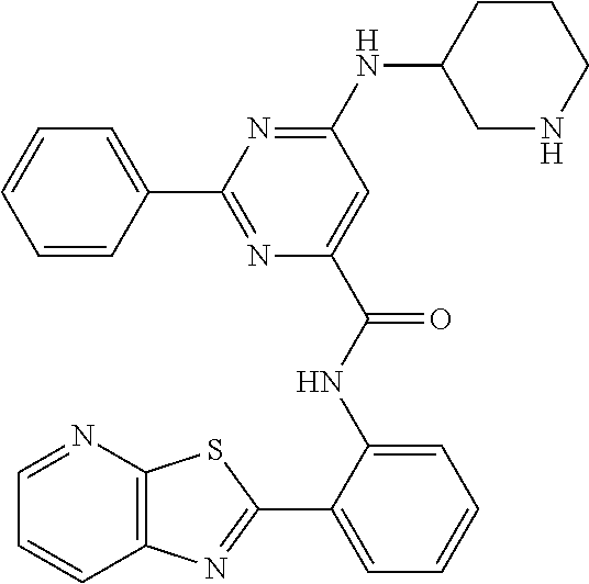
C12=C(N=CC=C1)SC(C1=CC=CC=C1NC(C1=CC(NC3CNCCC3)=NC(C3=CC=CC=C3)=N1)=O)=N2
